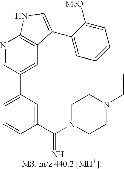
C1=C(C2=CC3=C(N=C2)NC=C3C2=CC=CC=C2[MeO])C=C(C(N2CCN(CC)CC2)=N)C=C1
